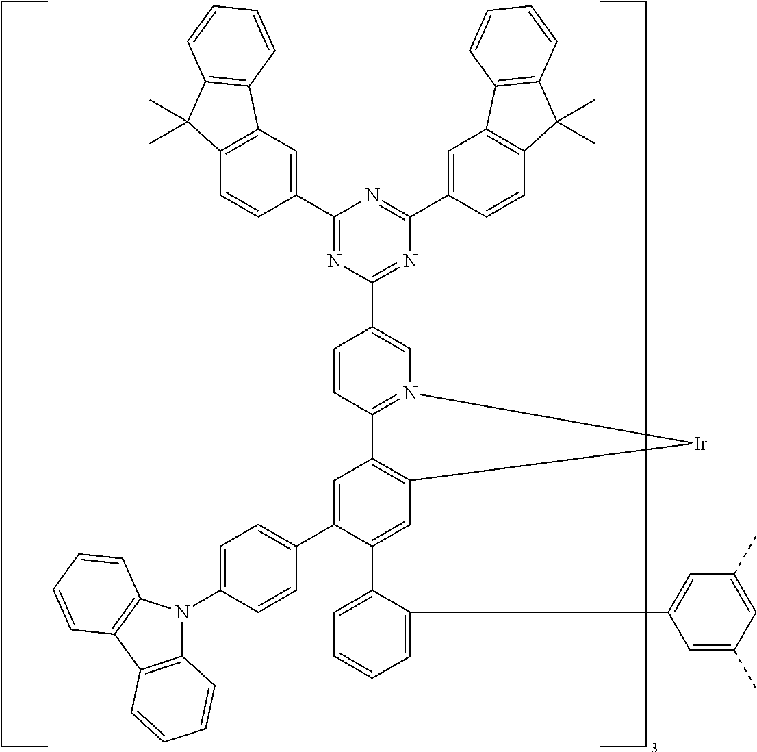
C1(C2=CC3=C(C=C2C2=CC=CC=C2C2=CC(C)=CC(C)=C2)[Ir]N2=C3C=CC(C3=NC(C4=CC5=C(C=C4)C(C)(C)C4=C5C=CC=C4)=NC(C4=CC5=C(C=C4)C(C)(C)C4=C5C=CC=C4)=N3)=C2)=CC=C(N2C3=C(C4=C2C=CC=C4)C=CC=C3)C=C1
